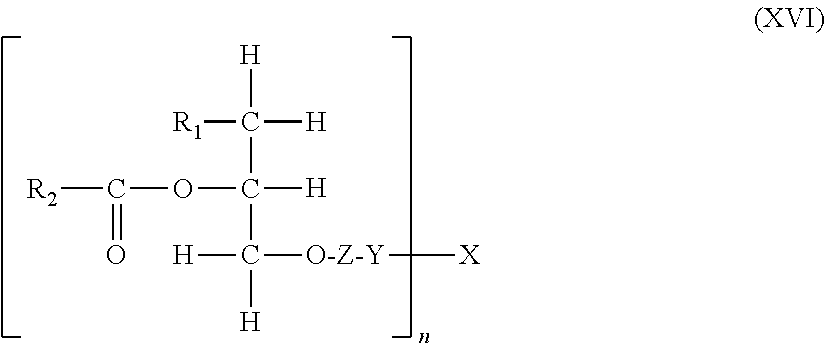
[R1]C([H])([H])C([H])(OC(=O)[R2])C([H])([H])[O-Z-Y][X]
